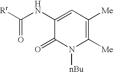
C1(NC([Rr])=O)=CC([Me])=C([Me])N([nBu])C1=O
